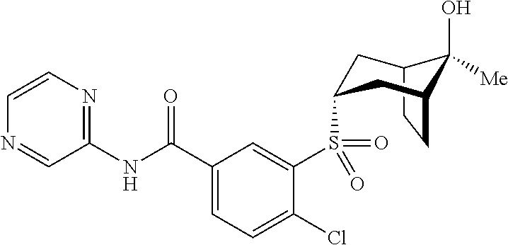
C12CCC(CC(S(C3=CC(C(NC4=NC=CN=C4)=O)=CC=C3Cl)(=O)=O)C1)C2(O)[Me]
